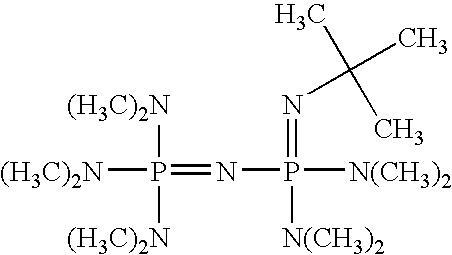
N(P([N(CH3)2])([N(CH3)2])=NC(C)(C)C)=P([(H3C)2N])([(H3C)2N])[(H3C)2N]
